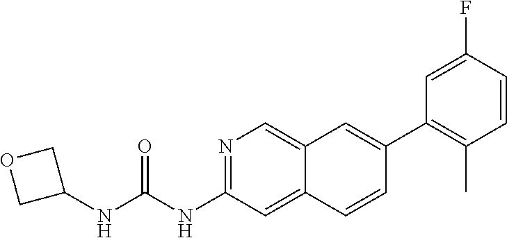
N1=C(NC(=O)NC2COC2)C=C2C(=C1)C=C(C1=C(C)C=CC(F)=C1)C=C2
